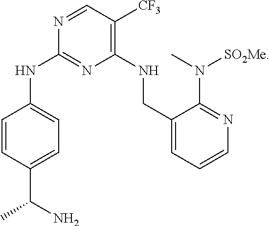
C1=CC(C(C)N)=CC=C1NC1=NC(NCC2=CC=CN=C2N([SO2Me])C)=C([CF3])C=N1
